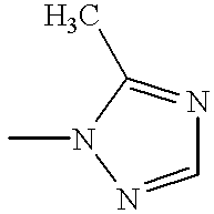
C1=NN(C)C(C)=N1
